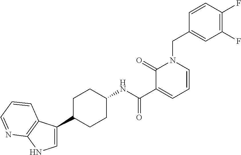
C1(NC(C2=CC=CN(CC3=CC(F)=C(F)C=C3)C2=O)=O)CCC(C2=CNC3=C2C=CC=N3)CC1
